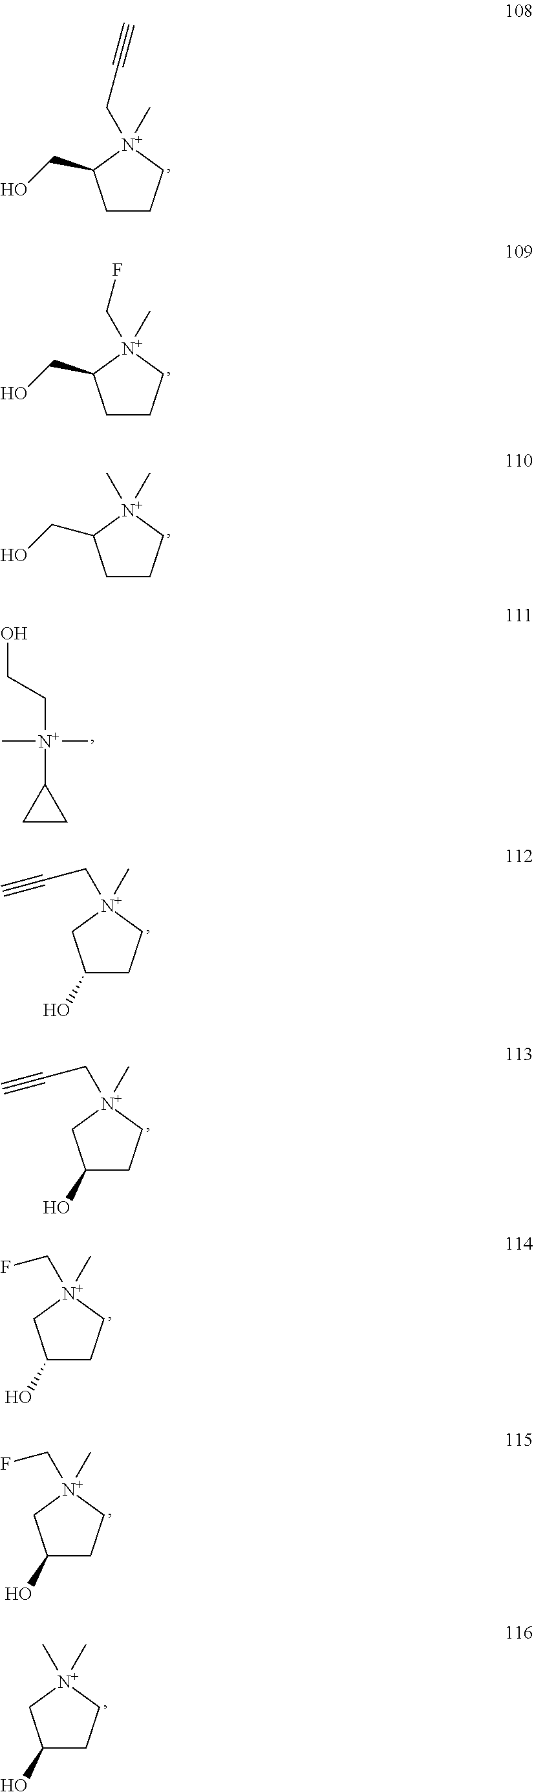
C1CC[N+](CC#C)(C)C1CO.C1CC[N+](CF)(C)C1CO.C1CC[N+](C)(C)C1CO.C1(O)CC[N+](CC#C)(C)C1.C1(O)CC[N+](CC#C)(C)C1.OCC[N+](C)(C)C1CC1.C1(O)CC[N+](CF)(C)C1.C1(O)CC[N+](CF)(C)C1.C1(O)CC[N+](C)(C)C1
